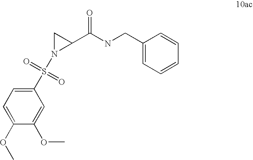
C1(S(N2C(C(NCC3=CC=CC=C3)=O)C2)(=O)=O)=CC=C(OC)C(OC)=C1
